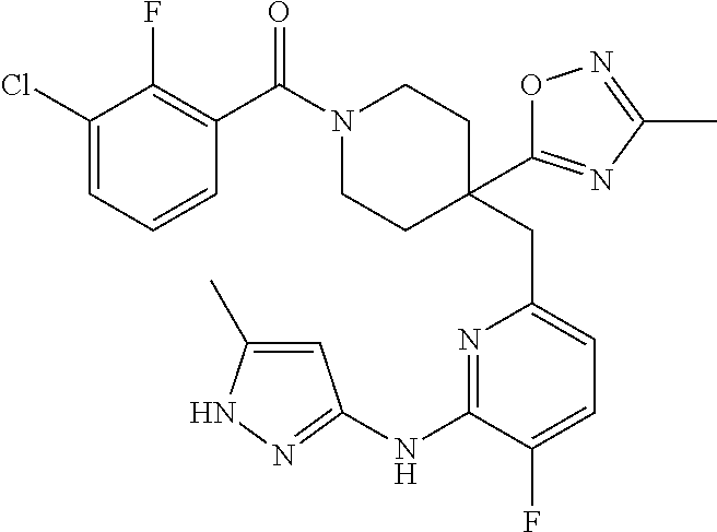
C1(Cl)=CC=CC(C(N2CCC(CC3=CC=C(F)C(NC4=NNC(C)=C4)=N3)(C3=NC(C)=NO3)CC2)=O)=C1F
